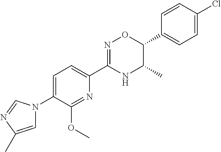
N1=C(C2=CC=C(N3C=C(C)N=C3)C(OC)=N2)NC(C)C(C2=CC=C(Cl)C=C2)O1
